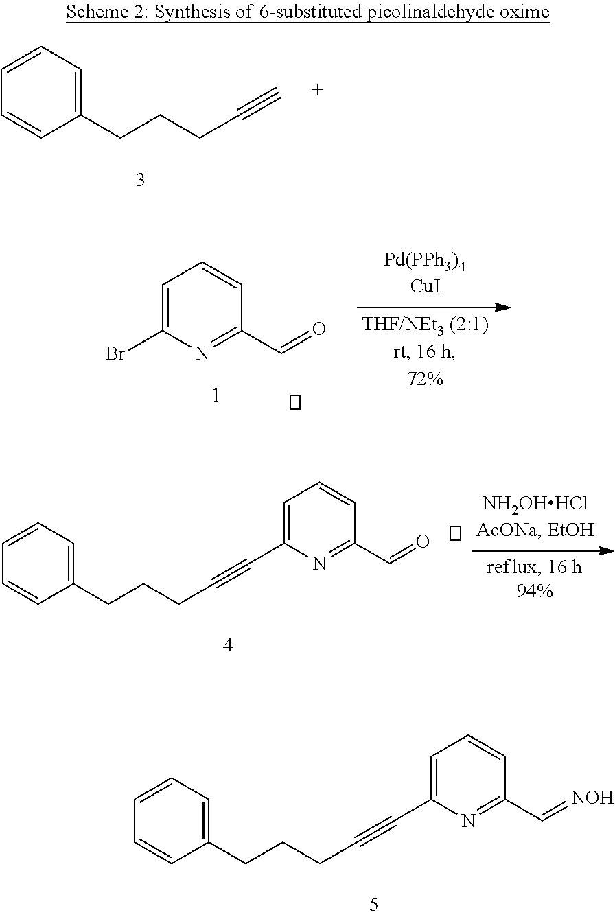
C1=CC=C(CCCC#C)C=C1.C1=C(C#CCCCC2=CC=CC=C2)N=C(C=[NOH])C=C1.C1=C(C#CCCCC2=CC=CC=C2)N=C(C=O)C=C1.C1=C(Br)N=C(C=O)C=C1
